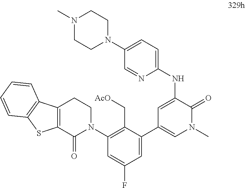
C12=C(C3=C(S1)C=CC=C3)CCN(C1=C(C[AcO])C(C3=CN(C)C(=O)C(NC4=CC=C(N5CCN(C)CC5)C=N4)=C3)=CC(F)=C1)C2=O
